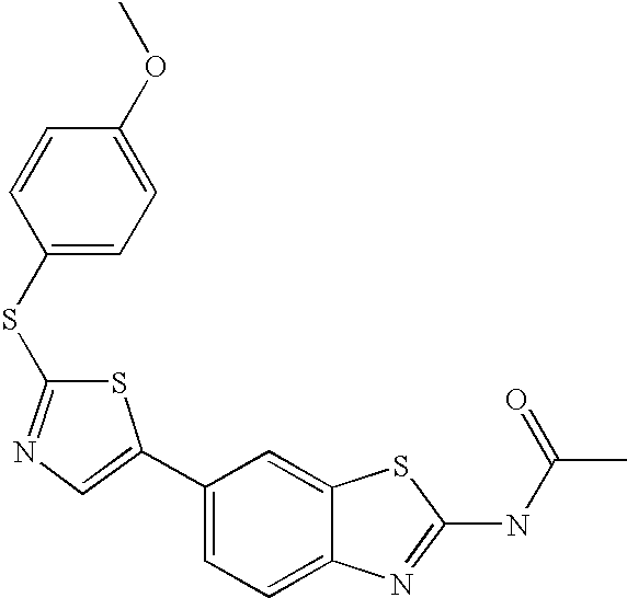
C1(C2=CN=C(SC3=CC=C(OC)C=C3)S2)=CC=C2C(=C1)SC(NC(C)=O)=N2
